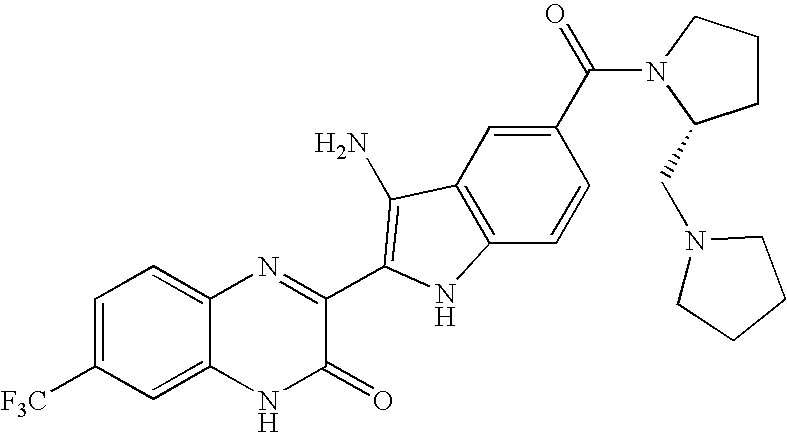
C1=C2C(=CC=C1[F3C])N=C(C1=C(N)C3=C(C=CC(C(=O)N4C(CN5CCCC5)CCC4)=C3)N1)C(=O)N2
